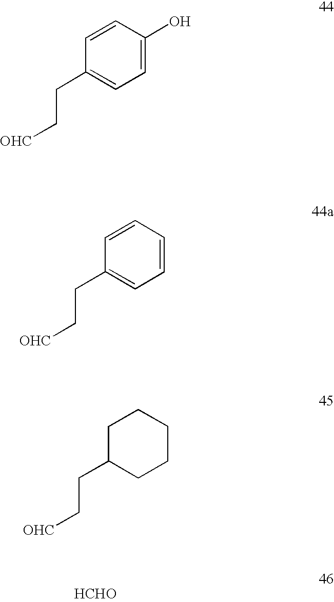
C1=C(O)C=CC(CC[OHC])=C1.C1=CC=CC(CC[OHC])=C1.C1CCCC(CC[OHC])C1.[HCHO]
